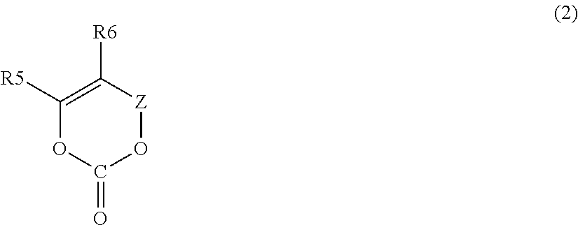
O1C(=O)O[Z]C([R6])=C1[R5]
